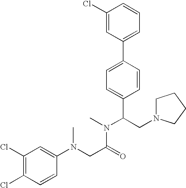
N(C(CN1CCCC1)C1=CC=C(C2=CC=CC(Cl)=C2)C=C1)(C(=O)CN(C1=CC(Cl)=C(Cl)C=C1)C)C
